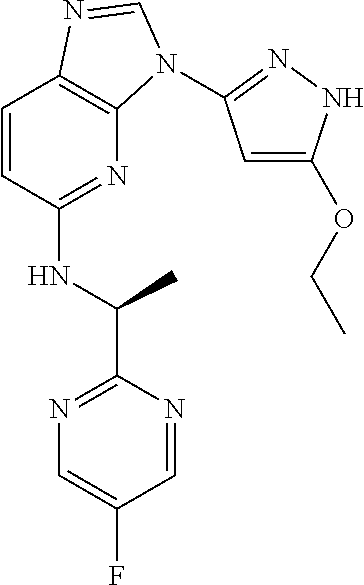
C1=CC(NC(C)C2=NC=C(F)C=N2)=NC2=C1N=CN2C1=NNC(OCC)=C1
